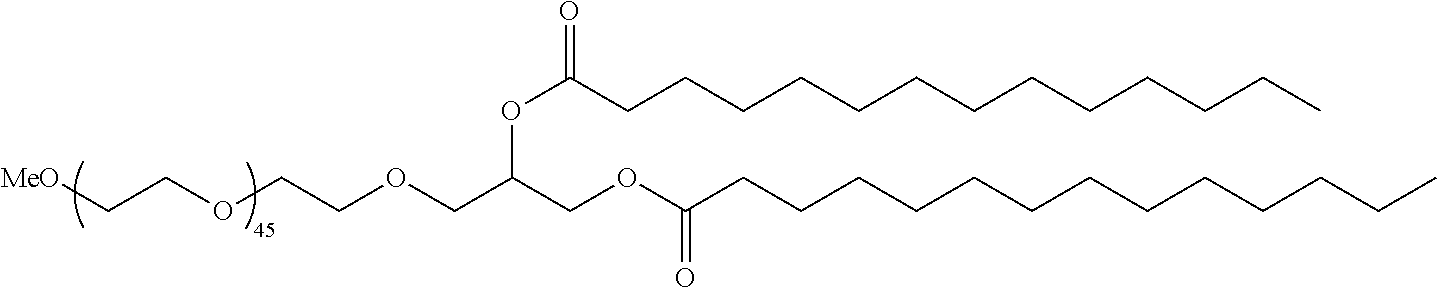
[MeO]CCOCCOCC(COC(CCCCCCCCCCCCC)=O)OC(CCCCCCCCCCCCC)=O
